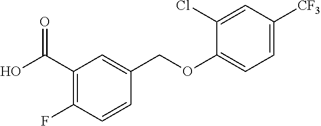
OC(C1=C(F)C=CC(COC2=CC=C([CF3])C=C2Cl)=C1)=O
